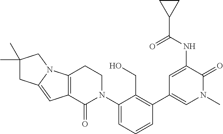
C12=C(C(=O)N(C3=CC=CC(C4=CN(C)C(=O)C(NC(C5CC5)=O)=C4)=C3CO)CC1)C=C1N2CC(C)(C)C1
